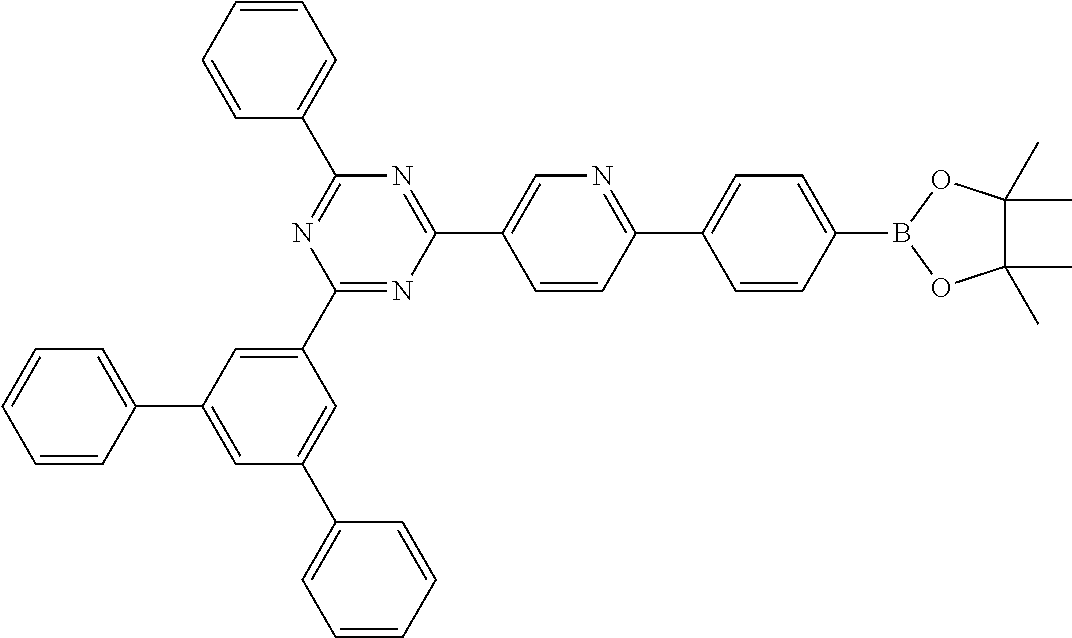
C1(C2=CC(C3=CC=CC=C3)=CC(C3=CC=CC=C3)=C2)=NC(C2=CN=C(C3=CC=C(B4OC(C)(C)C(C)(C)O4)C=C3)C=C2)=NC(C2=CC=CC=C2)=N1
